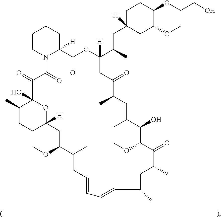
C1(C)CCC2([H])OC1(O)C(=O)C(=O)N1C([H])(C(=O)OC(C(C)CC3([H])CC(OC)C(OCCO)CC3)([H])CC(=O)C(C)C=C(C)C(O)C(OC)C(=O)C(C)CC(C)C=CC=CC=C(C)C(OC)C2)CCCC1
